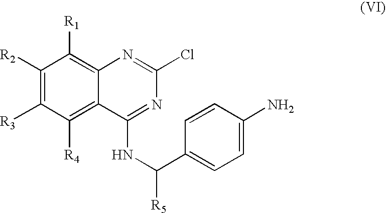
C1([R2])=C([R3])C([R4])=C2C(=C1[R1])N=C(Cl)N=C2NC([R5])C1=CC=C(N)C=C1
